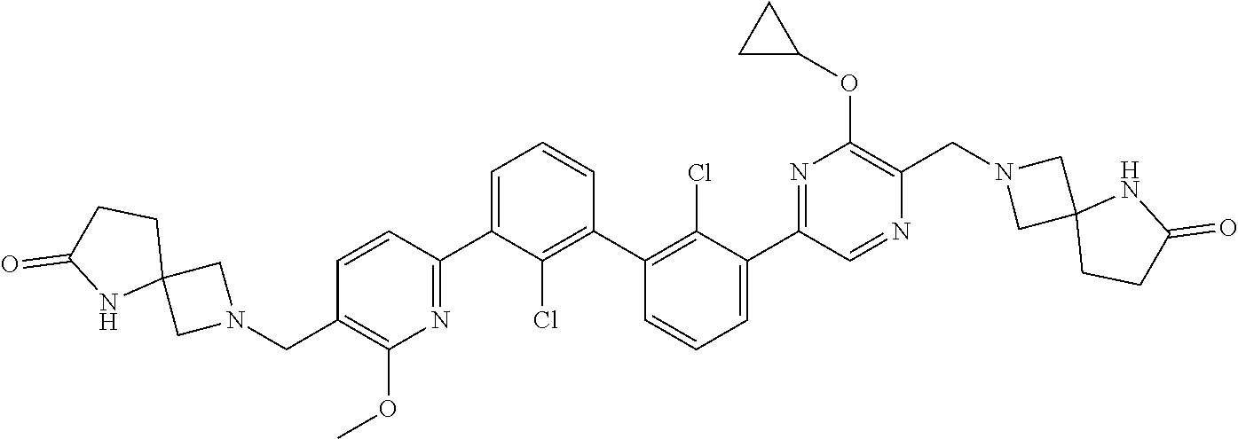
C1(C2=NC(OC)=C(CN3CC4(C3)CCC(=O)N4)C=C2)=CC=CC(C2=C(Cl)C(C3=NC(OC4CC4)=C(CN4CC5(C4)CCC(=O)[HN]5)N=C3)=CC=C2)=C1Cl
